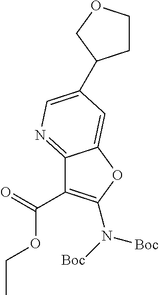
O=C(C1=C(N([Boc])[Boc])OC2=CC(C3CCOC3)=CN=C12)OCC
